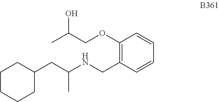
C1CCCC(CC(NCC2=C(OCC(C)O)C=CC=C2)C)C1
